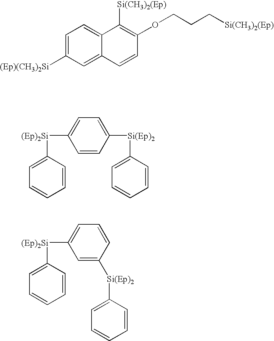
C1=CC([Si(Ep)2]C2=CC=CC=C2)=CC=C1[(Ep)2Si]C1=CC=CC=C1.C1=C([Si(Ep)2]C2=CC=CC=C2)C=CC=C1[(Ep)2Si]C1=CC=CC=C1.C1=C([(Ep)(CH3)2Si])C=C2C(=C1)C([Si(CH3)2(Ep)])=C(OCCC[Si(CH3)2(Ep)])C=C2
